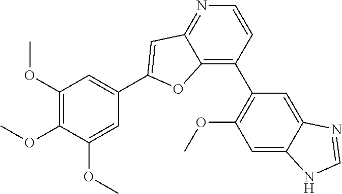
C12=C(C3=C(OC)C=C4C(=C3)N=CN4)C=CN=C1C=C(C1=CC(OC)=C(OC)C(OC)=C1)O2
